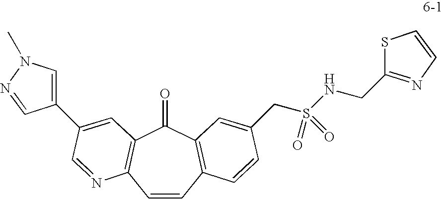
C1=CC2=C(C(=O)C3=C1N=CC(C1=CN(C)N=C1)=C3)C=C(CS(NCC1=NC=CS1)(=O)=O)C=C2
